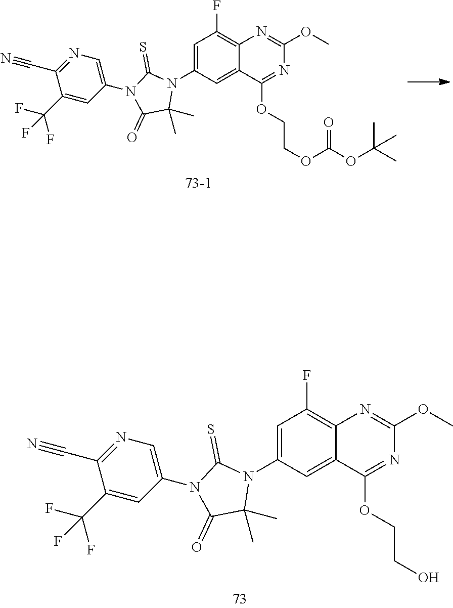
C1=C(N2C(C)(C)C(=O)N(C3=CN=C(C#N)C(C(F)(F)F)=C3)C2=S)C=C2C(=C1F)N=C(OC)N=C2OCCOC(OC(C)(C)C)=O.C1=C(N2C(C)(C)C(=O)N(C3=CN=C(C#N)C(C(F)(F)F)=C3)C2=S)C=C2C(=C1F)N=C(OC)N=C2OCCO
